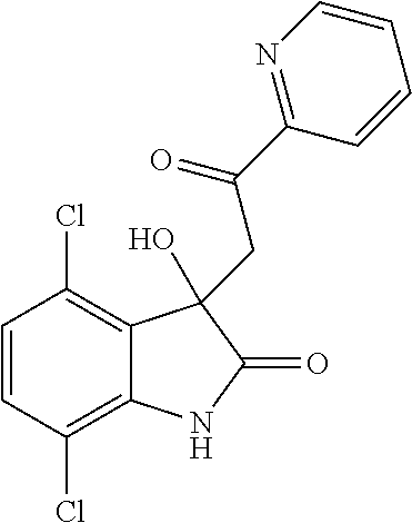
C1=CC(Cl)=C2C(=C1Cl)C(O)(CC(C1=NC=CC=C1)=O)C(=O)N2
